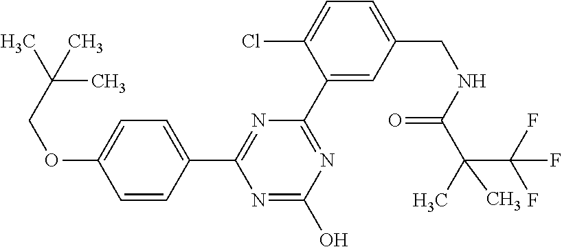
C1=C(OCC(C)(C)C)C=CC(C2=NC(C3=CC(CNC(C(C(F)(F)F)(C)C)=O)=CC=C3Cl)=NC(O)=N2)=C1
